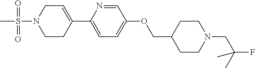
C1=C(C2=CC=C(OCC3CCN(CC(F)(C)C)CC3)C=N2)CCN(S(=O)(=O)C)C1
